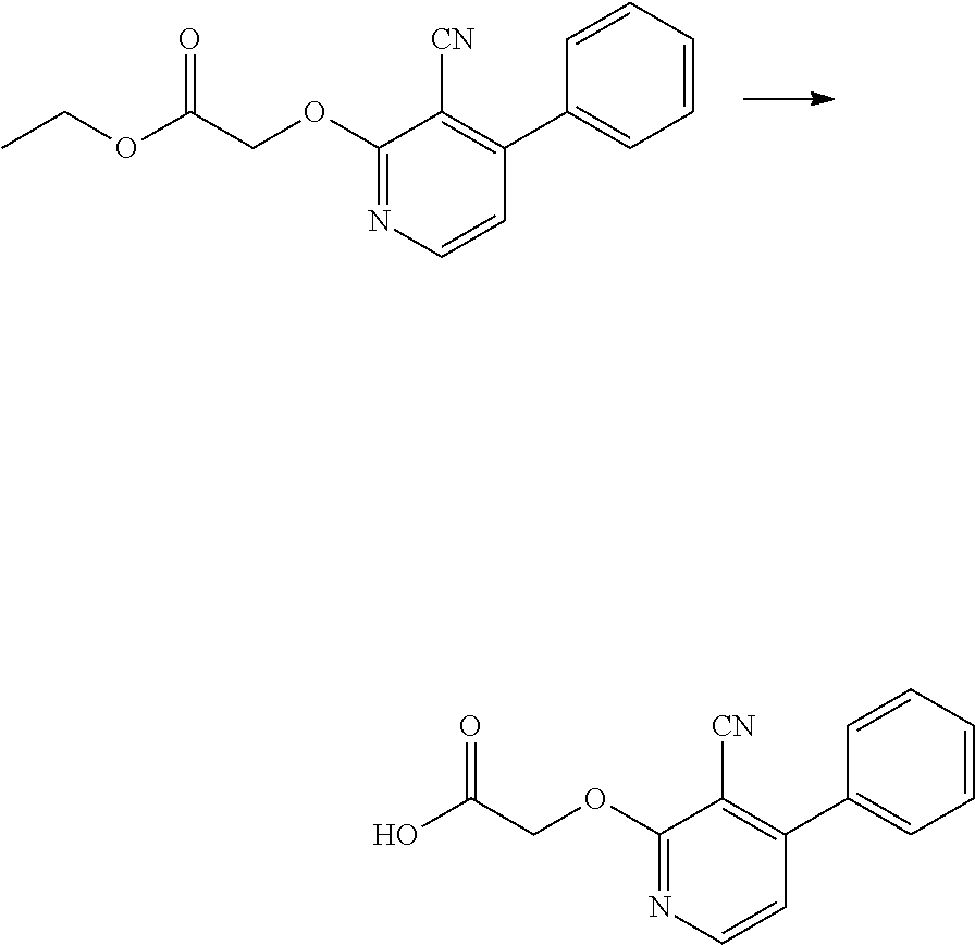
C1(OCC(=O)OCC)=NC=CC(C2=CC=CC=C2)=C1[CN].C1(OCC(=O)O)=NC=CC(C2=CC=CC=C2)=C1[CN]
